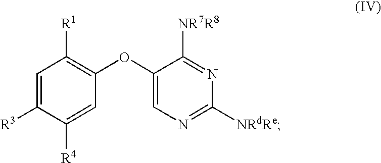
C1=C([R3])C([R4])=CC(OC2=CN=C([NRdRe])N=C2[NR7R8])=C1[R1]
